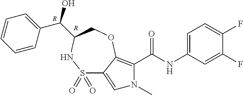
C1(F)=CC(NC(=O)C2=C3C(=CN2C)S(=O)(=O)NC(C(O)C2=CC=CC=C2)CO3)=CC=C1F.[R].[R]
